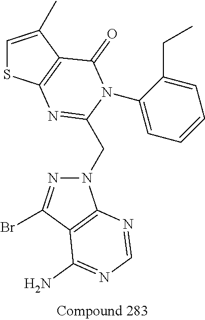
C1=C(C)C2=C(S1)N=C(CN1N=C(Br)C3=C1N=CN=C3N)N(C1=CC=CC=C1CC)C2=O
